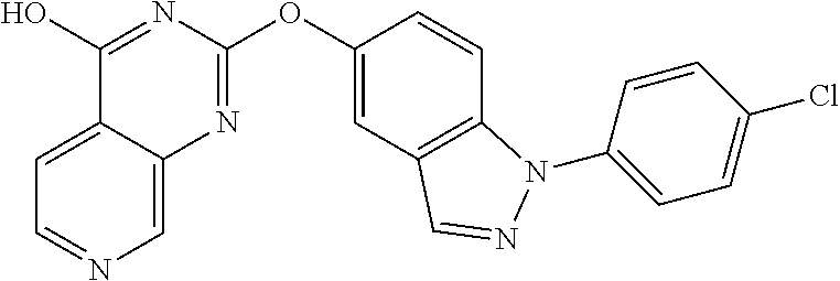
C1(O)=NC(OC2=CC3=C(C=C2)N(C2=CC=C(Cl)C=C2)N=C3)=NC2=CN=CC=C12
